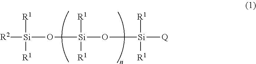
[R2][Si]([R1])([R1])O[Si]([R1])([R1])O[Si]([R1])([R1])[Q]
